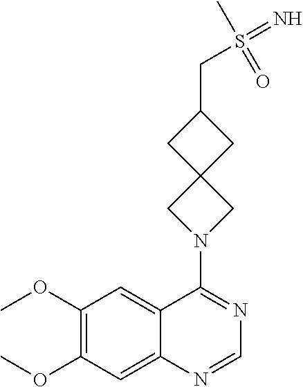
C1(OC)=C(OC)C=C2C(=C1)C(N1CC3(C1)CC(CS(=N)(C)=O)C3)=NC=N2
